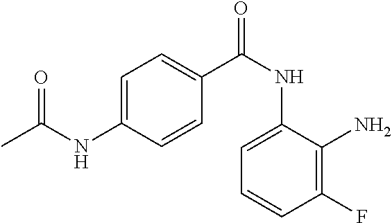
C1=C(NC(C)=O)C=CC(C(NC2=CC=CC(F)=C2N)=O)=C1
